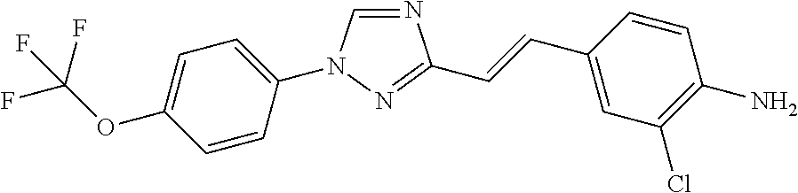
N1=CN(C2=CC=C(OC(F)(F)F)C=C2)N=C1C=CC1=CC(Cl)=C(N)C=C1
